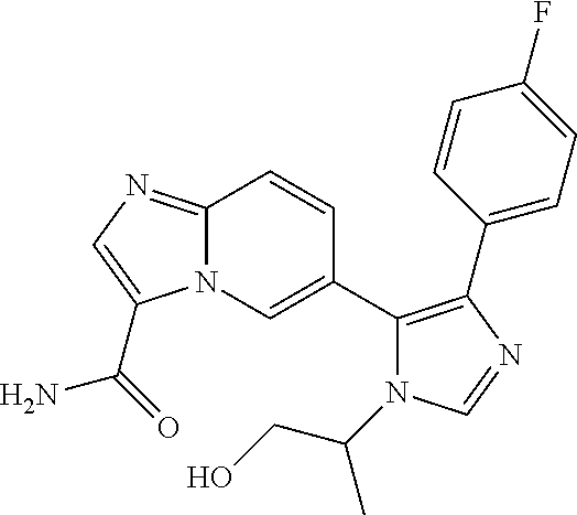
N12C(=NC=C1C(=O)N)C=CC(C1=C(C3=CC=C(F)C=C3)N=CN1C(CO)C)=C2
